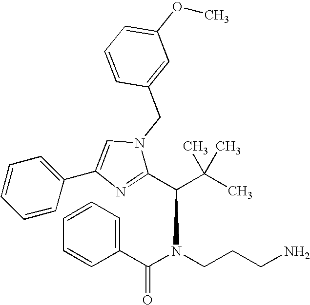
C1(C(C(C)(C)C)N(C(C2=CC=CC=C2)=O)CCCN)=NC(C2=CC=CC=C2)=CN1CC1=CC(OC)=CC=C1
